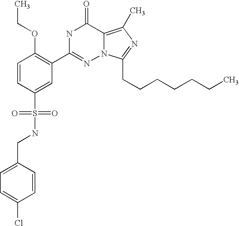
C1=CC(S(NCC2=CC=C(Cl)C=C2)(=O)=O)=CC(C2=NN3C(=C(C)N=C3CCCCCCC)C(=O)N2)=C1OCC
